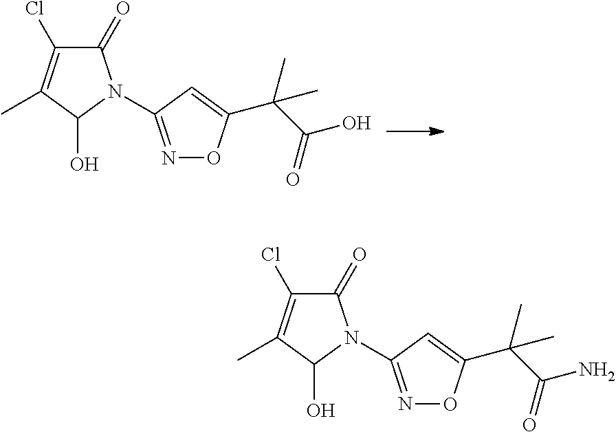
C1(=O)C(Cl)=C(C)C(O)N1C1=NOC(C(C(O)=O)(C)C)=C1.C1(=O)C(Cl)=C(C)C(O)N1C1=NOC(C(C(N)=O)(C)C)=C1
